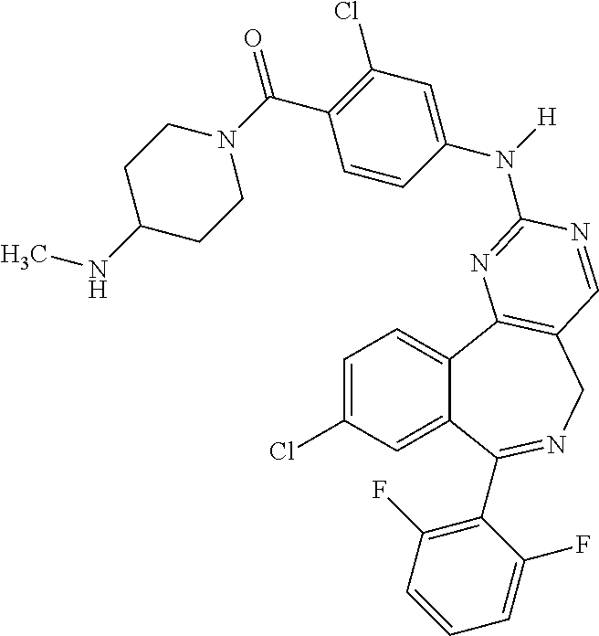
C1=C(Cl)C=C2C(=C1)C1=C(CN=C2C2=C(F)C=CC=C2F)C=NC(N([H])C2=CC(Cl)=C(C(=O)N3CCC(NC)CC3)C=C2)=N1
